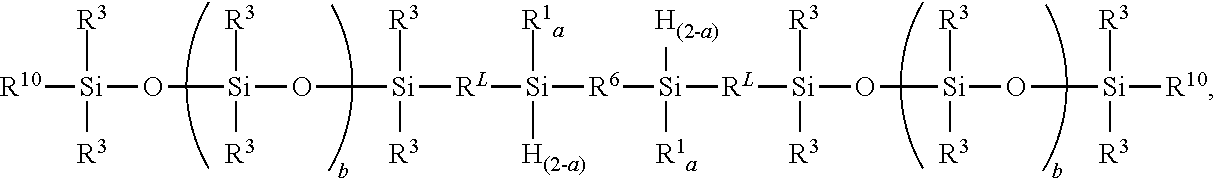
[R10][Si]([R3])([R3])O[Si]([R3])([R3])O[Si]([RL][Si]([R6][Si]([RL][Si]([R3])([R3])O[Si]([R3])([R3])O[Si]([R3])([R3])[R10])([H(2-a)])[R1a])([R1a])[H(2-a)])([R3])[R3]
